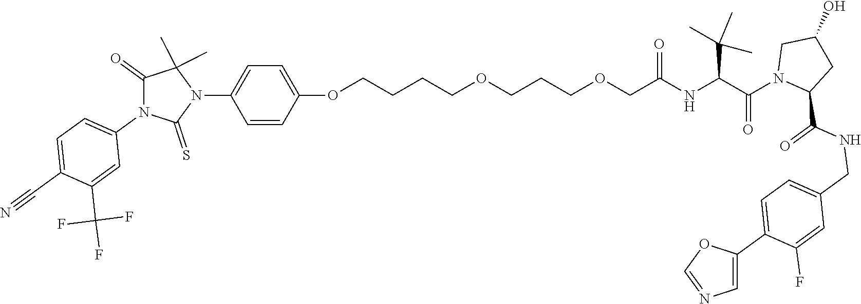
C(NC(C(N1CC(O)CC1C(NCC1=CC=C(C2=CN=CO2)C(F)=C1)=O)=O)C(C)(C)C)(=O)COCCCOCCCCOC1=CC=C(N2C(C)(C)C(=O)N(C3=CC=C(C#N)C(C(F)(F)F)=C3)C2=S)C=C1
